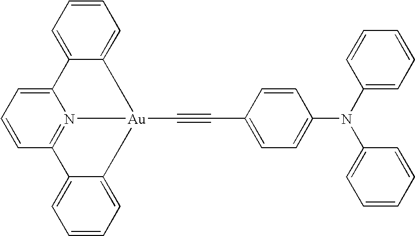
C1=C2C(=CC=C1)[Au]1(C#CC3=CC=C(N(C4=CC=CC=C4)C4=CC=CC=C4)C=C3)N3=C(C=CC=C23)C2=CC=CC=C21
